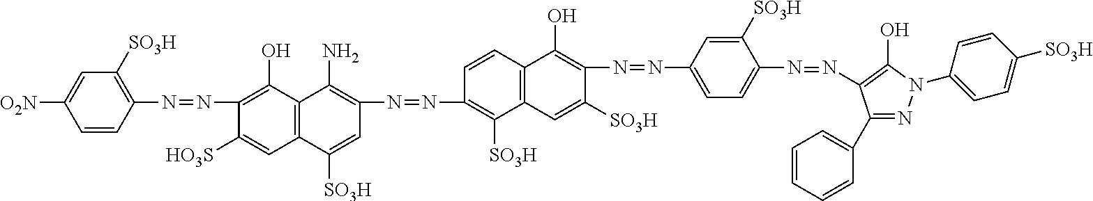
C1=CC(N=NC2=C(O)C3=C(C=C2[HO3S])C([SO3H])=CC(N=NC2=C([SO3H])C4=C(C=C2)C(O)=C(N=NC2=CC=C(N=NC5=C(O)N(C6=CC=C([SO3H])C=C6)N=C5C5=CC=CC=C5)C([SO3H])=C2)C([SO3H])=C4)=C3N)=C([SO3H])C=C1[O2N]
